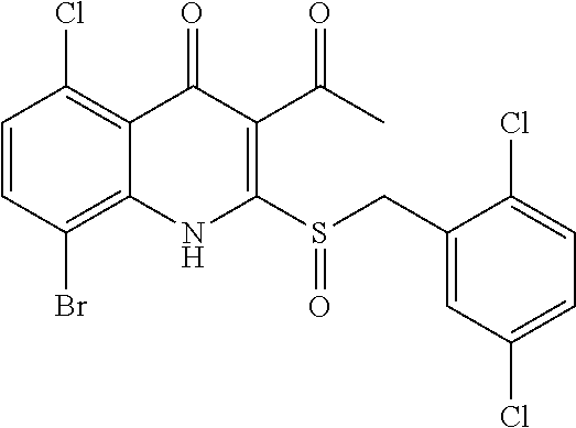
C1=CC(Br)=C2C(=C1Cl)C(=O)C(C(C)=O)=C(S(CC1=CC(Cl)=CC=C1Cl)=O)N2
